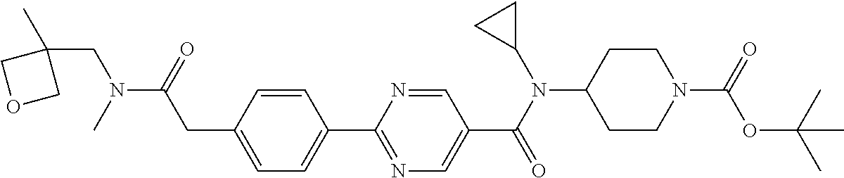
C1(CC(N(C)CC2(C)COC2)=O)=CC=C(C2=NC=C(C(N(C3CC3)C3CCN(C(=O)OC(C)(C)C)CC3)=O)C=N2)C=C1
